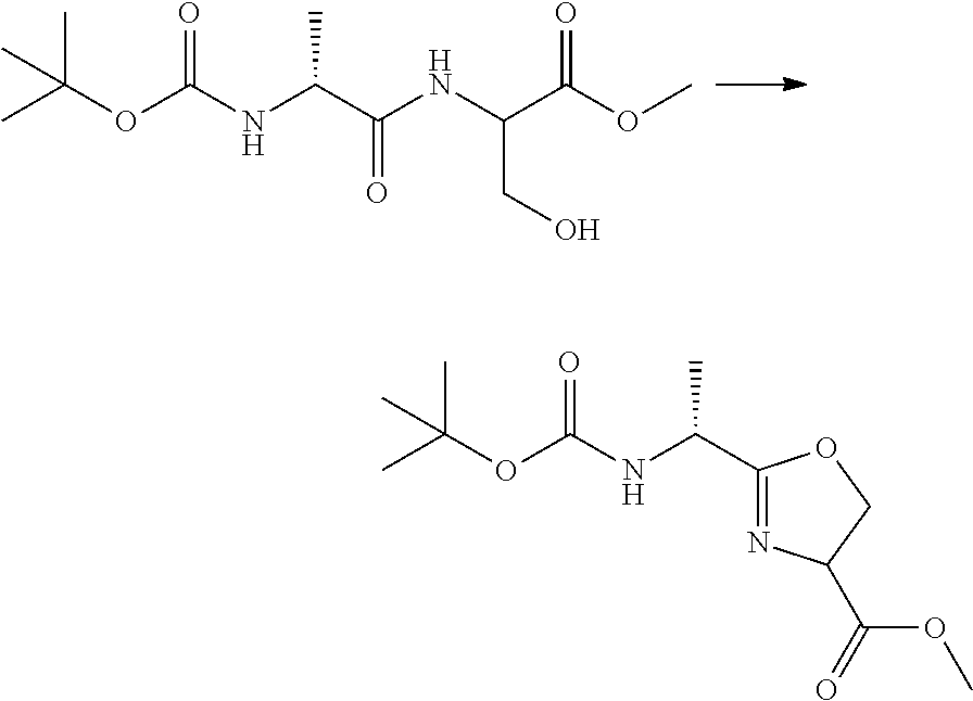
O=C(OC(C)(C)C)NC(C)C(=O)NC(CO)C(=O)OC.O=C(OC(C)(C)C)NC(C)C1=NC(C(OC)=O)CO1
